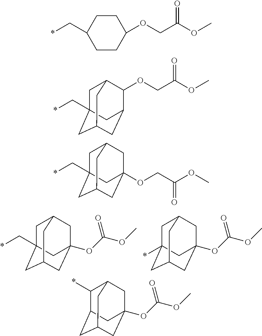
C1C2(C*)CC3CC(OC(OC)=O)(CC1C3)C2.C1C2(*)CC3CC(OC(OC)=O)(CC1C3)C2.C1CC(OCC(OC)=O)CCC1C*.O(CC(OC)=O)C1C2CC3CC(C*)(CC1C3)C2.C1C2(C*)CC3CC(OCC(OC)=O)(CC1C3)C2.C1(*)C2CC3CC(OC(OC)=O)(CC1C3)C2
